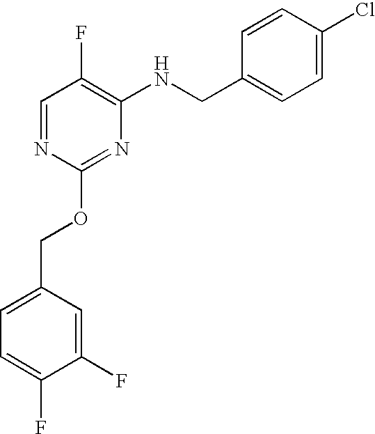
C1(F)=CC(COC2=NC(NCC3=CC=C(Cl)C=C3)=C(F)C=N2)=CC=C1F
